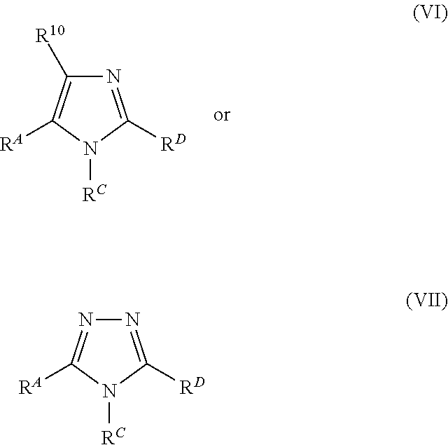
N1=C([RD])N([RC])C([RA])=C1[R10].N1=C([RD])N([RC])C([RA])=N1
